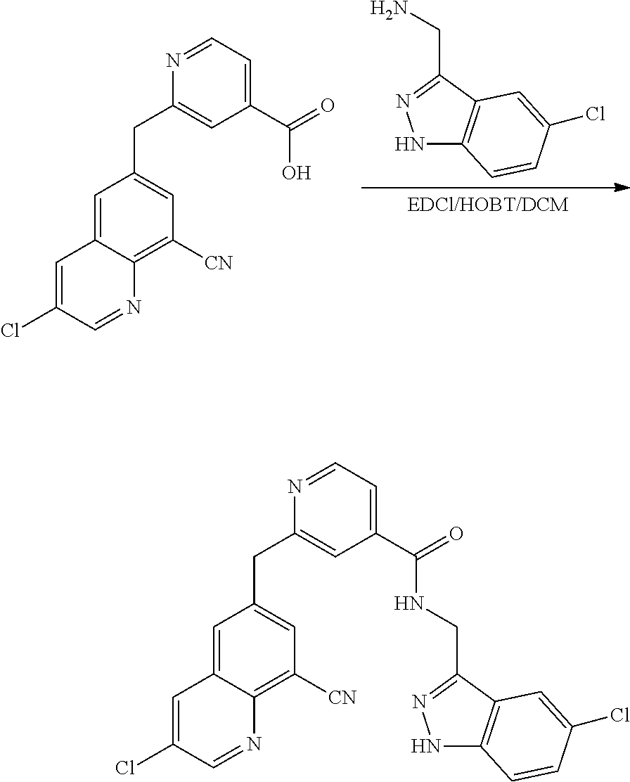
C1=C2C(=C([CN])C=C1CC1=CC(C(=O)NCC3=NNC4=C3C=C(Cl)C=C4)=CC=N1)N=CC(Cl)=C2.[EDCl/HOBT/DCM].N1C2=C(C(CN)=N1)C=C(Cl)C=C2.C1=C2C(=C([CN])C=C1CC1=CC(C(=O)O)=CC=N1)N=CC(Cl)=C2
